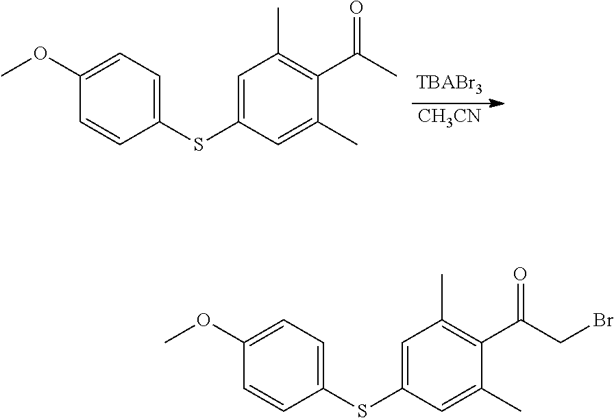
[CH3CN].C1=C(SC2=CC(C)=C(C(=O)C)C(C)=C2)C=CC(OC)=C1.C1=C(SC2=CC(C)=C(C(=O)CBr)C(C)=C2)C=CC(OC)=C1
